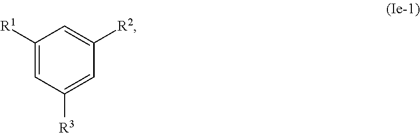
C1([R1])=CC([R3])=CC([R2])=C1
